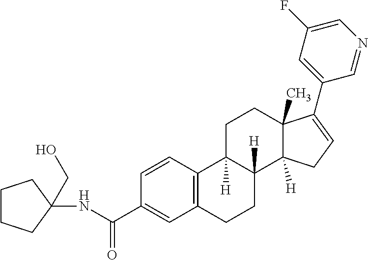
C1=CC(C(NC2(CO)CCCC2)=O)=CC2=C1C1([H])C([H])(CC2)C2([H])C(C)(CC1)C(C1=CC(F)=CN=C1)=CC2
